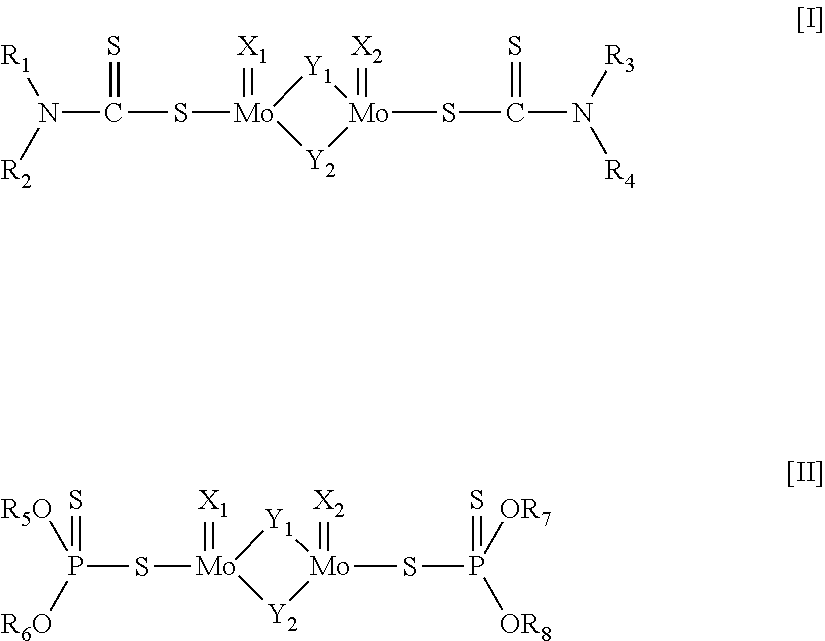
C(N([R2])[R1])(S[Mo]1(=[X1])[Y2][Mo](=[X2])(SC(N([R3])[R4])=S)[Y1]1)=S.P(S[Mo]1(=[X1])[Y2][Mo](=[X2])(SP(=S)([OR7])[OR8])[Y1]1)(=S)([R5O])[R6O]
